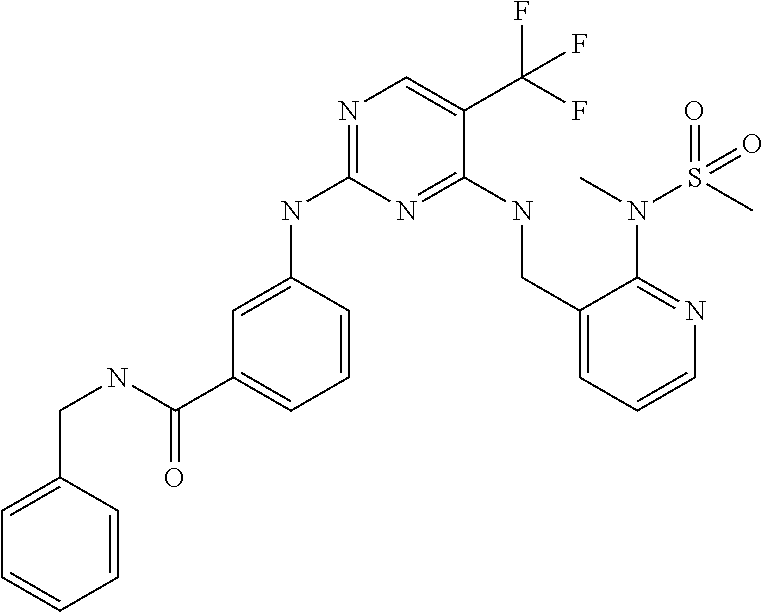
C1=CC(NC2=NC=C(C(F)(F)F)C(NCC3=CC=CN=C3N(S(C)(=O)=O)C)=N2)=CC(C(=O)NCC2=CC=CC=C2)=C1
